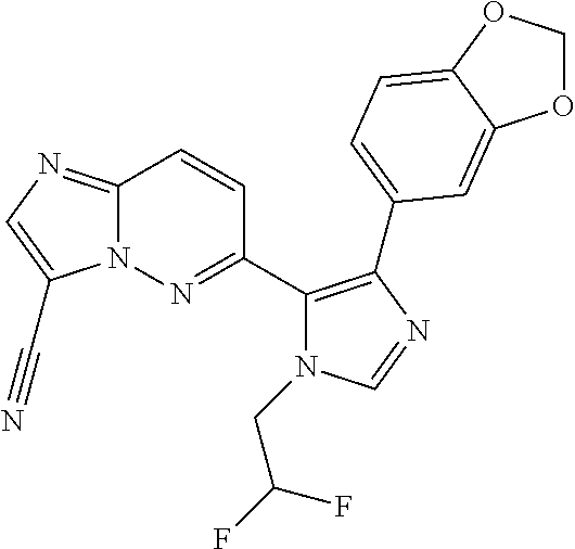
C12=NC=C(C#N)N1N=C(C1=C(C3=CC=C4OCOC4=C3)N=CN1CC(F)F)C=C2
